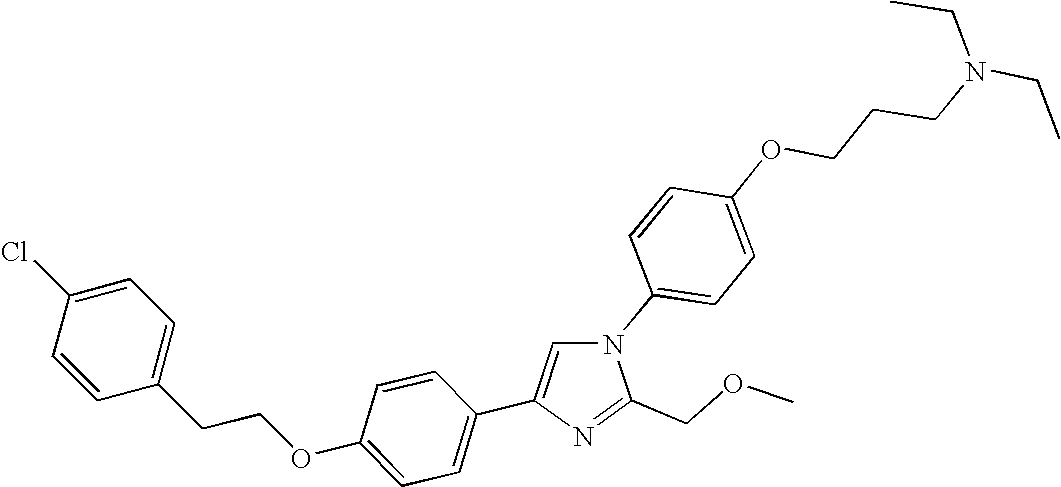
N1(C2=CC=C(OCCCN(CC)CC)C=C2)C=C(C2=CC=C(OCCC3=CC=C(Cl)C=C3)C=C2)N=C1COC
